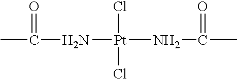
C(N[Pt](NC(C)=O)(Cl)Cl)(C)=O
